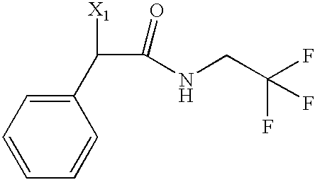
C1(C(C(NCC(F)(F)F)=O)[X1])=CC=CC=C1
